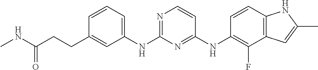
C(C1=CC(NC2=NC=CC(NC3=C(F)C4=C(C=C3)NC(C)=C4)=N2)=CC=C1)CC(NC)=O
